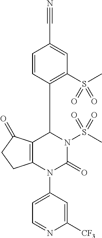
C12=C(N(C3=CC=NC([CF3])=C3)C(=O)N(S(C)(=O)=O)C1C1=C(S(C)(=O)=O)C=C(C#N)C=C1)CCC2=O
